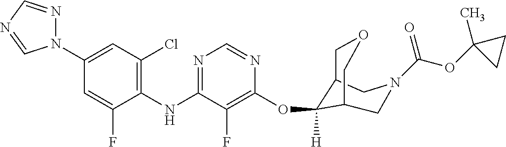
C1(NC2=NC=NC(OC3([H])C4COCC3CN(C(OC3(C)CC3)=O)C4)=C2F)=C(Cl)C=C(N2N=CN=C2)C=C1F
